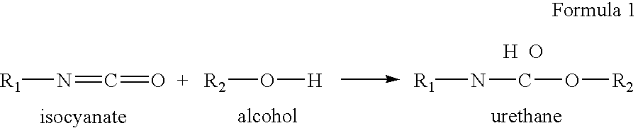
N([R1])=C=O.O([R2])[H].N([R1])CO[R2].[H].O
